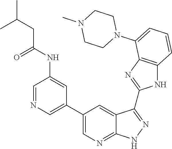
C1=NC=C(C2=CN=C3C(=C2)C(C2=NC4=C(N2)C=CC=C4N2CCN(C)CC2)=NN3)C=C1NC(CC(C)C)=O
